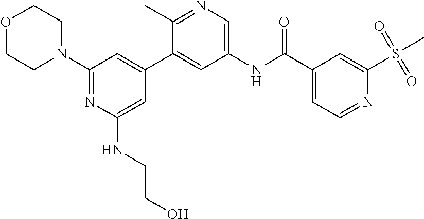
O1CCN(C2=NC(NCCO)=CC(C3=CC(NC(C4=CC=NC(S(=O)(=O)C)=C4)=O)=CN=C3C)=C2)CC1
